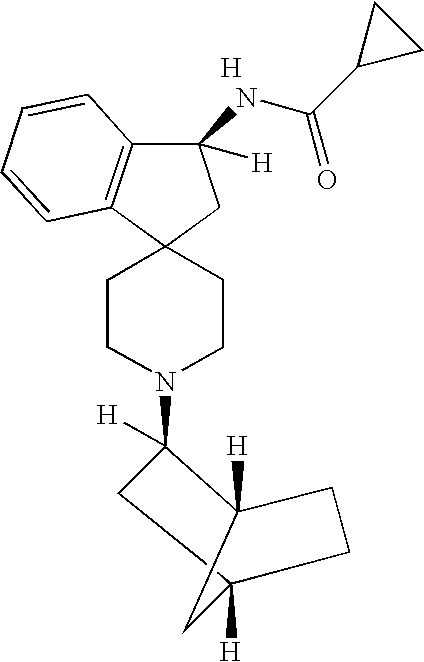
C1C2([H])CCC([H])(C2)C1(N1CCC2(CC1)CC(NC(C1CC1)=O)([H])C1=C2C=CC=C1)[H].[H]
